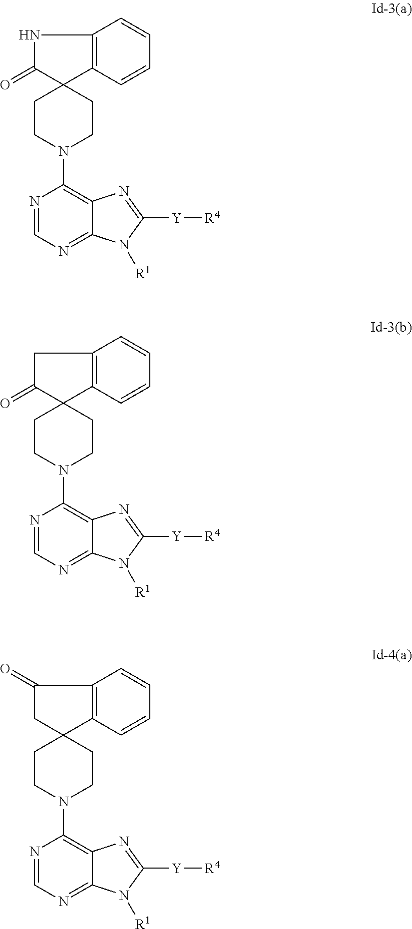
C12(CCN(C3=C4C(=NC=N3)N([R1])C([Y][R4])=N4)CC1)C1=C(NC2=O)C=CC=C1.C12(CCN(C3=C4C(=NC=N3)N([R1])C([Y][R4])=N4)CC1)C1=C(CC2=O)C=CC=C1.C12(CCN(C3=C4C(=NC=N3)N([R1])C([Y][R4])=N4)CC1)C1=C(C(=O)C2)C=CC=C1
